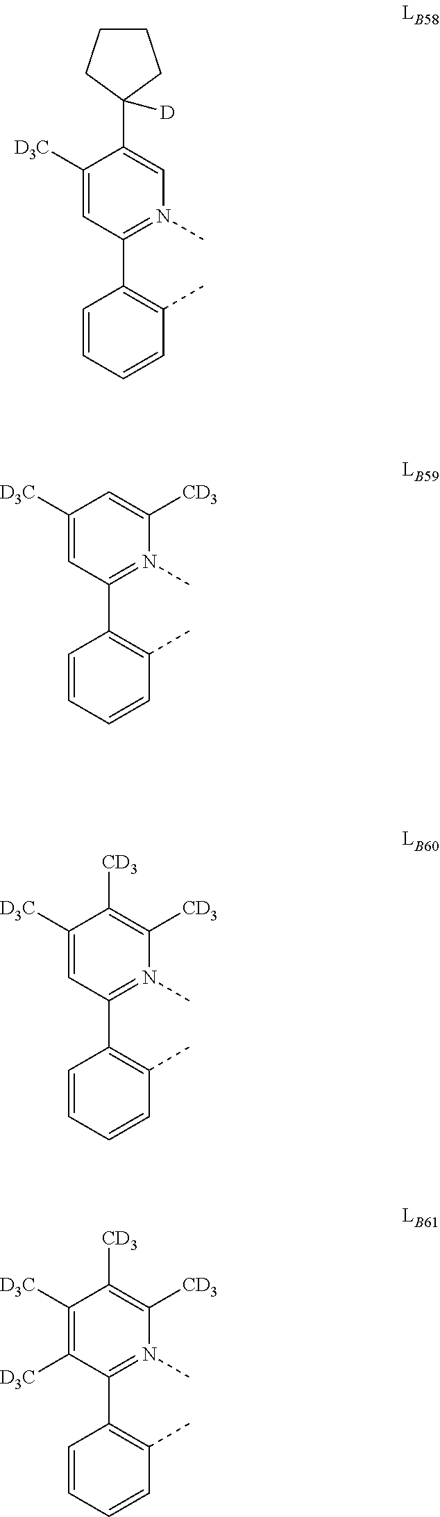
C1=CC=CC(C)=C1C1=N(C)C=C(C2([D])CCCC2)C([D3C])=C1.C1=CC=CC(C)=C1C1=N(C)C([CD3])=CC([D3C])=C1.C1=CC=CC(C)=C1C1=N(C)C([CD3])=C([CD3])C([D3C])=C1.C1=CC=CC(C)=C1C1=N(C)C([CD3])=C([CD3])C([D3C])=C1[D3C]
